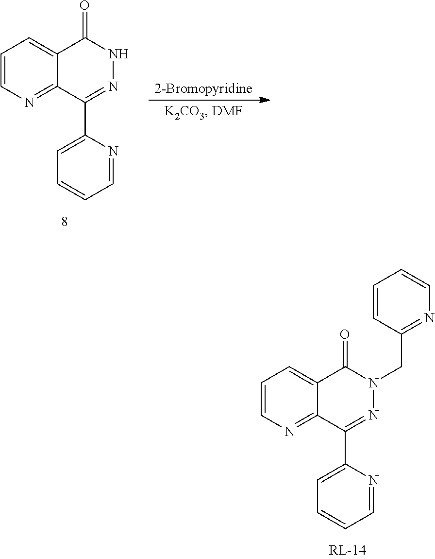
C1=NC(C2=NN(CC3=NC=CC=C3)C(=O)C3=CC=CN=C23)=CC=C1.C1=NC(C2=NNC(=O)C3=CC=CN=C23)=CC=C1.[2-Bromopyridine]
